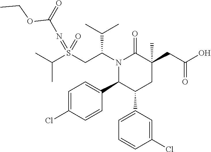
S(CC(N1C(=O)C(CC(=O)O)(C)CC(C2=CC=CC(Cl)=C2)C1C1=CC=C(Cl)C=C1)C(C)C)(=NC(=O)OCC)(=O)C(C)C
